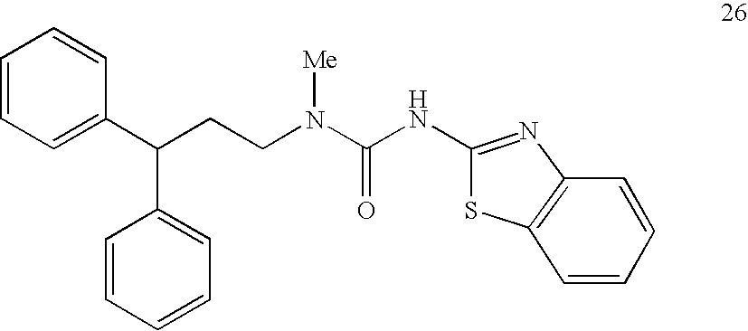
C1=CC=C(C(CCN(C(NC2=NC3=C(S2)C=CC=C3)=O)[Me])C2=CC=CC=C2)C=C1
